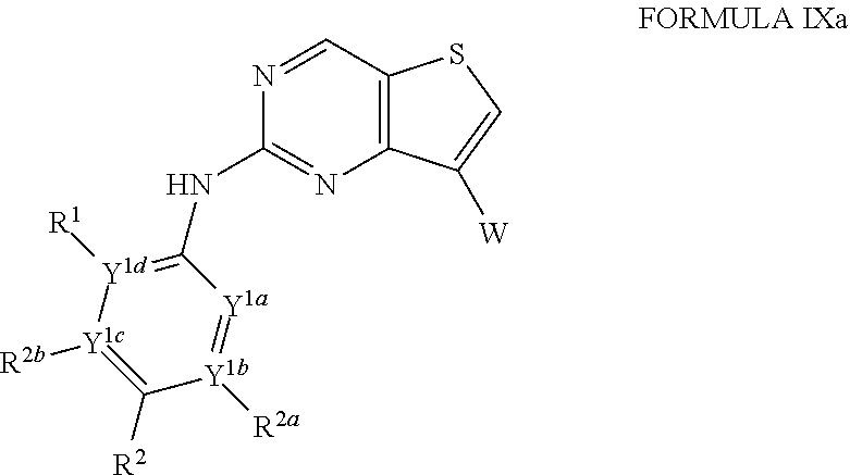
C12=C(C=NC(NC3=[Y1d]([R1])[Y1c]([R2b])=C([R2])[Y1b]([R2a])=[Y1a]3)=N1)SC=C2[W]
